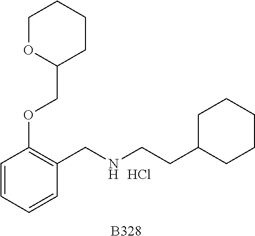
[B328].C1=CC=CC(CNCCC2CCCCC2)=C1OCC1CCCCO1.Cl
